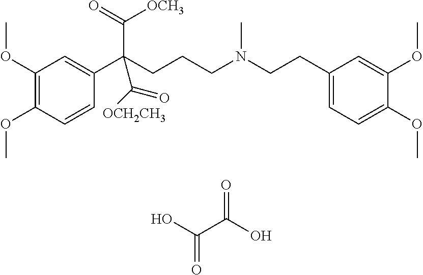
C1(OC)=C(OC)C=CC(C(CCCN(CCC2=CC=C(OC)C(OC)=C2)C)(C(=O)[OCH3])C([OCH2CH3])=O)=C1.OC(C(O)=O)=O
